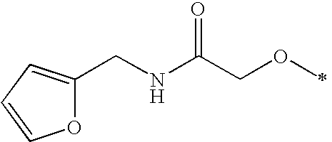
O1C(CNC(COC)=O)=CC=C1
